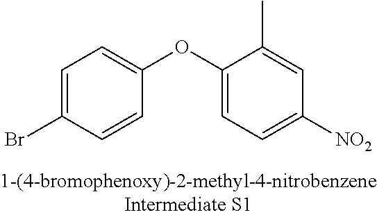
C1=C(Br)C=CC(OC2=CC=C([NO2])C=C2C)=C1
